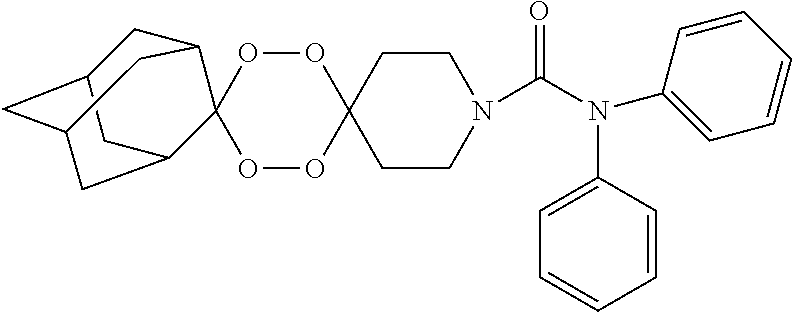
C1CC2(CCN1C(N(C1=CC=CC=C1)C1=CC=CC=C1)=O)OOC1(OO2)C2CC3CC(CC1C3)C2
